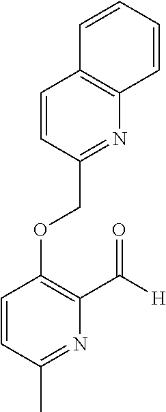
C(OC1=C(C([H])=O)N=C(C)C=C1)C1=NC2=C(C=C1)C=CC=C2
